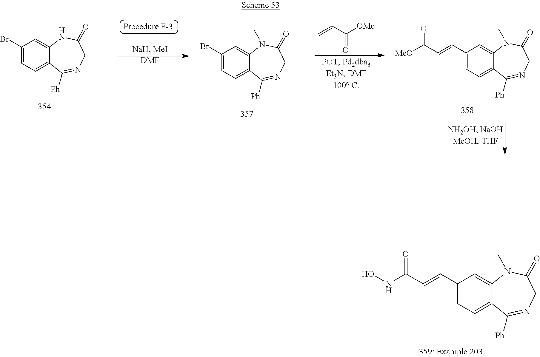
C1(C=CC(NO)=O)=CC=C2C(=C1)N(C)C(=O)CN=C2[Ph].C=CC([OMe])=O.C1(Br)=CC=C2C(=C1)NC(=O)CN=C2[Ph].C1(Br)=CC=C2C(=C1)N(C)C(=O)CN=C2[Ph].[DMF].C1(C=CC([MeO])=O)=CC=C2C(=C1)N(C)C(=O)CN=C2[Ph]
